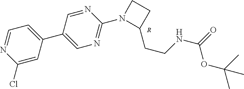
C1=NC(Cl)=CC(C2=CN=C(N3C(CCNC(=O)OC(C)(C)C)CC3)N=C2)=C1.[R]
